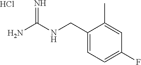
C1(CNC(N)=N)=CC=C(F)C=C1C.Cl
